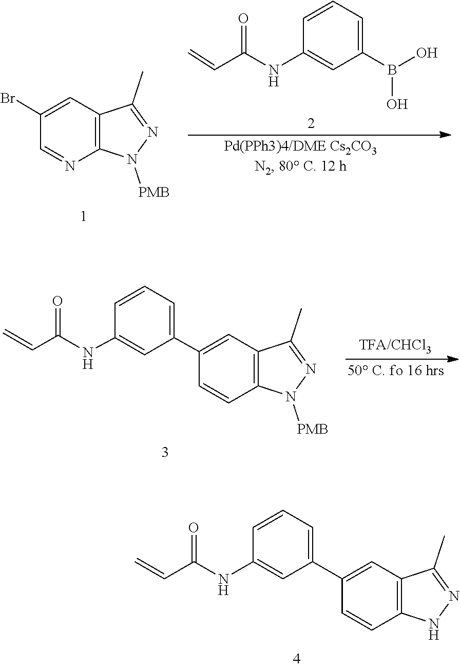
C1(B(O)O)=CC=CC(NC(C=C)=O)=C1.C12=C(C=C(Br)C=N1)C(C)=NN2[PMB].C1(C2=CC3=C(C=C2)N([PMB])N=C3C)=CC=CC(NC(C=C)=O)=C1.C1(C2=CC3=C(C=C2)NN=C3C)=CC=CC(NC(C=C)=O)=C1
